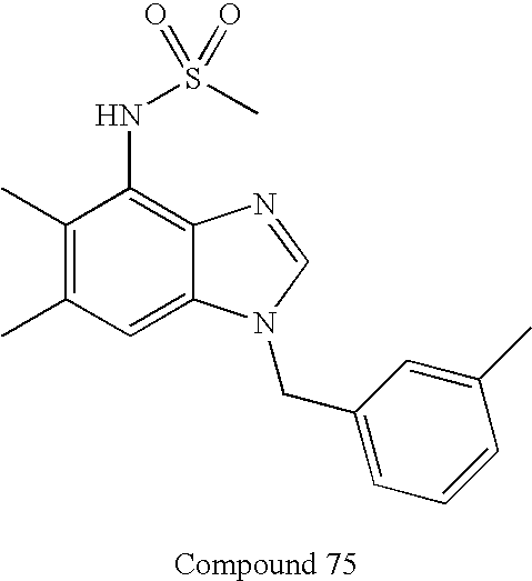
C1(C)=C(C)C=C2C(=C1NS(C)(=O)=O)N=CN2CC1=CC=CC(C)=C1
